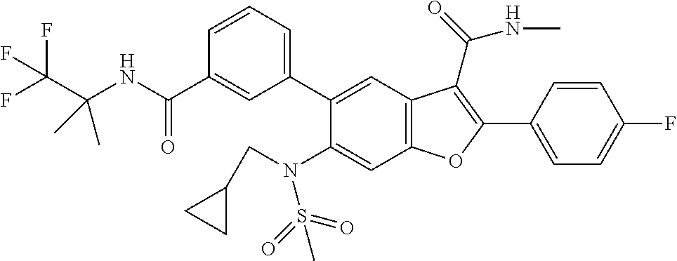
FC(C(NC(C1=CC(C2=CC3=C(C=C2N(CC2CC2)S(=O)(=O)C)OC(C2=CC=C(F)C=C2)=C3C(=O)NC)=CC=C1)=O)(C)C)(F)F
